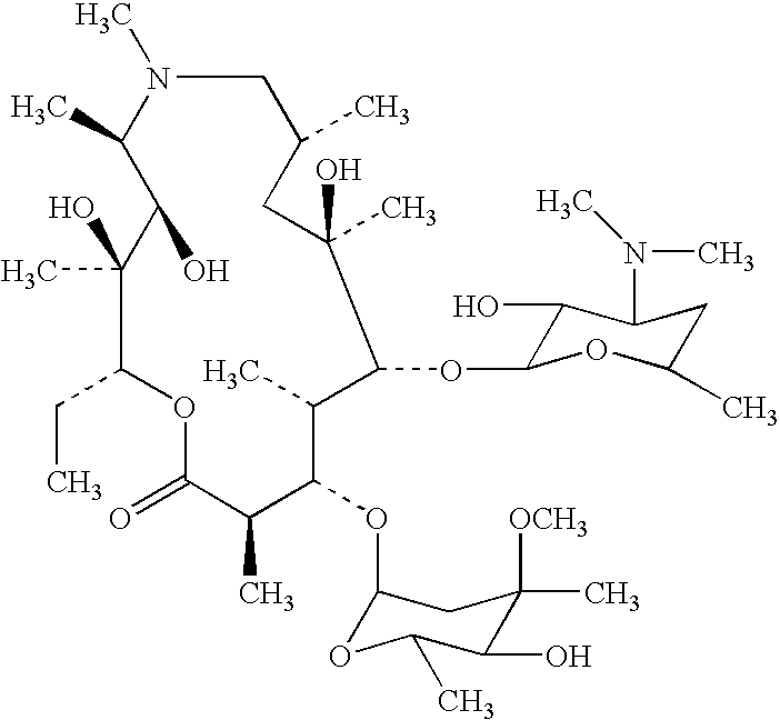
C1(O)C(C)N(C)CC(C)CC(C)(O)C(OC2C(O)C(N(C)C)CC(C)O2)C(C)C(OC2OC(C)C(O)C(C)([OCH3])C2)C(C)C(=O)OC(CC)C1(C)O
